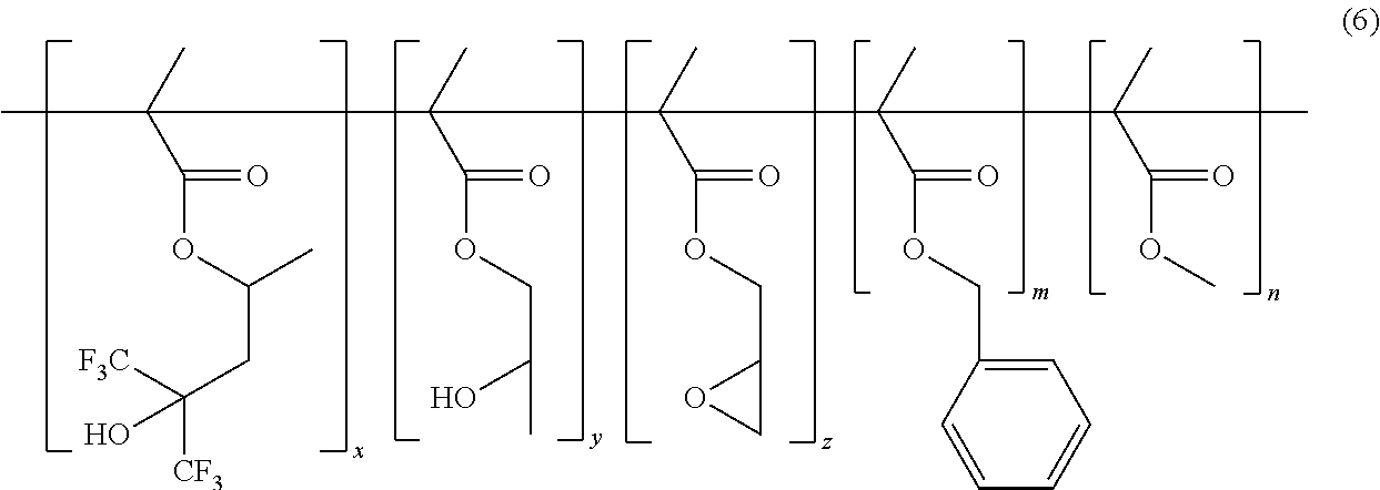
CC(C(OC(CC([CF3])([F3C])O)C)=O)(C)C(C)(C(=O)OCC(O)C)C(C)(C(=O)OCC1OC1)C(C)(C(=O)OCC1=CC=CC=C1)C(C)(C(=O)OC)C
